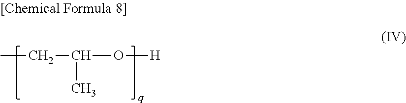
C(C)C(O[H])C
